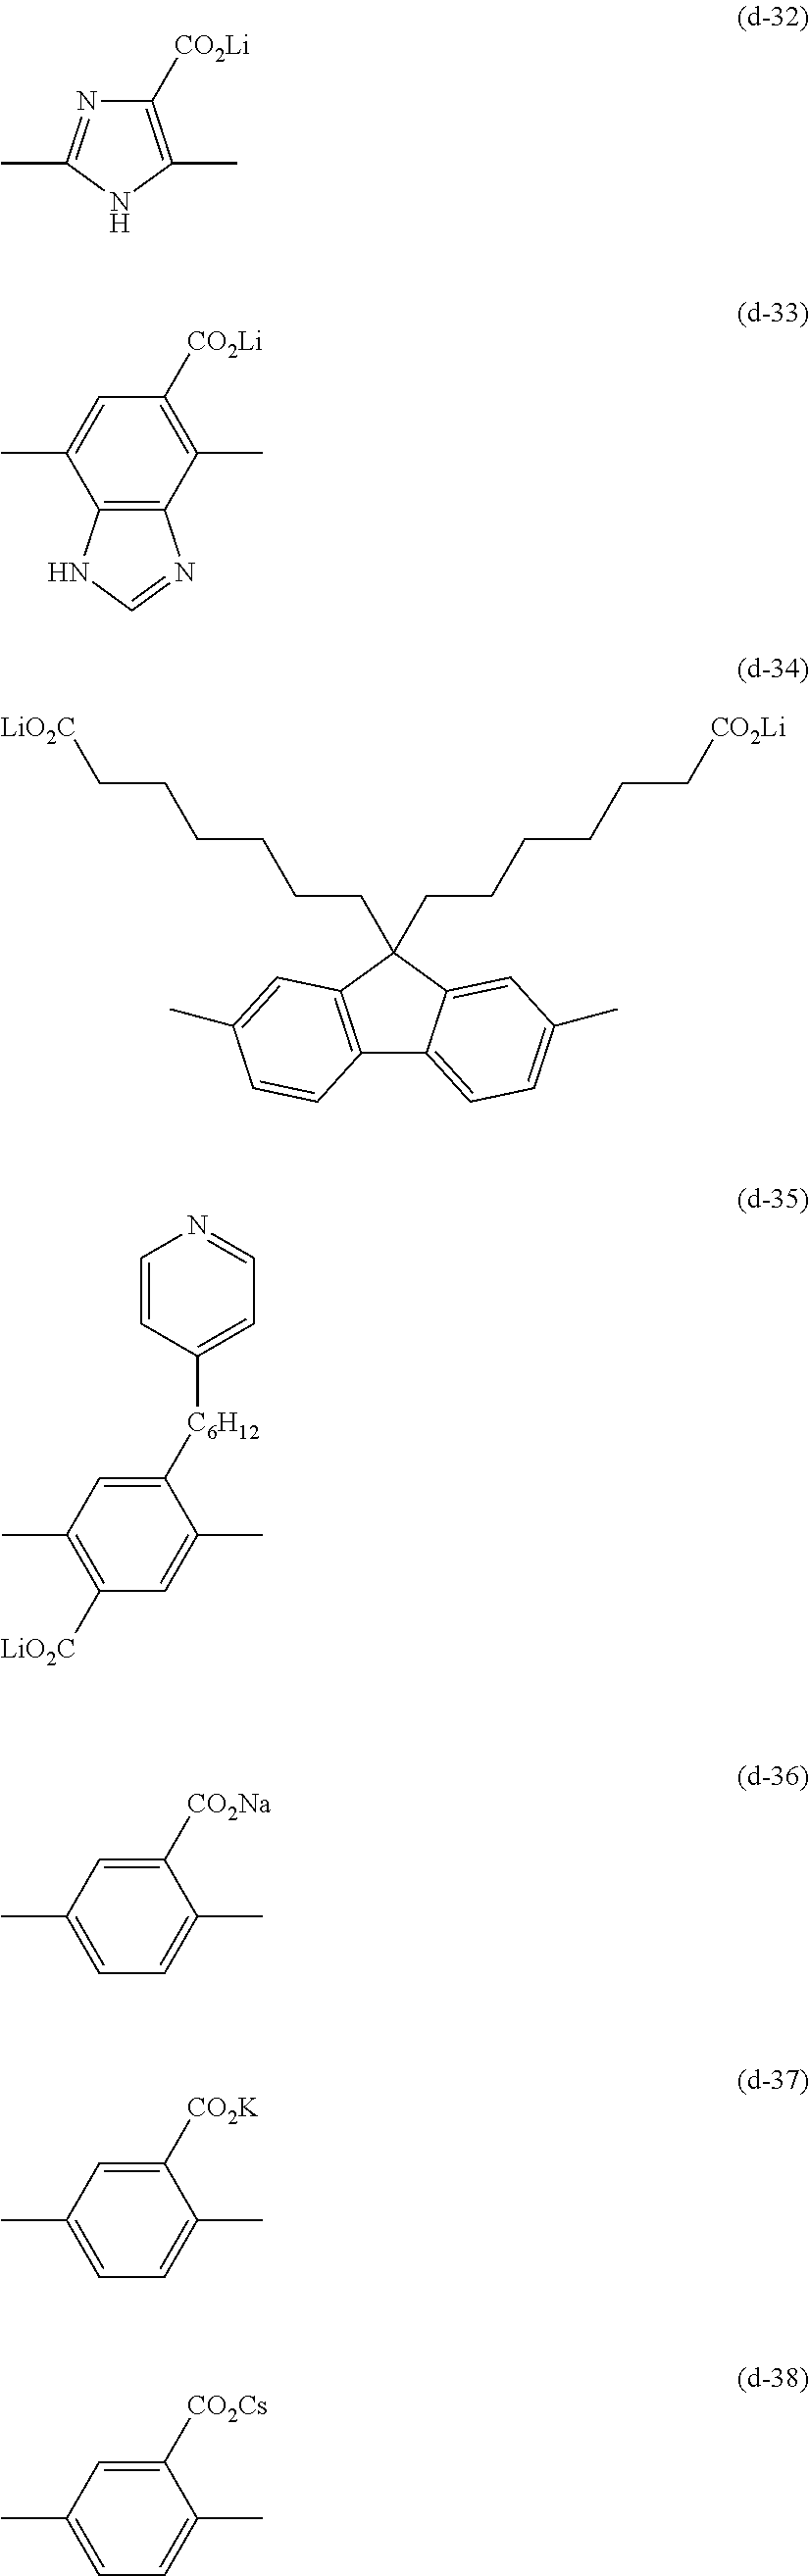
C1([CO2Li])=C(C)NC(C)=N1.CC1=CC([CO2Li])=C(C)C2=C1NC=N2.C12=C(C(CCCCCC[CO2Li])(CCCCCC[LiO2C])C3=CC(C)=CC=C13)C=C(C)C=C2.CC1=C([LiO2C])C=C(C)C([C6H12]C2=CC=NC=C2)=C1.C1=C(C)C=C([CO2Na])C(C)=C1.C1=C(C)C=C([CO2K])C(C)=C1.C1=C(C)C=C([CO2Cs])C(C)=C1
